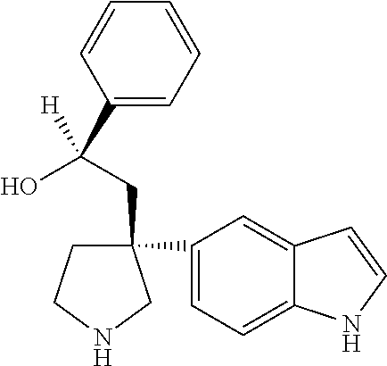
C1(C(CC2(C3=CC=C4C(=C3)C=CN4)CCNC2)(O)[H])=CC=CC=C1
